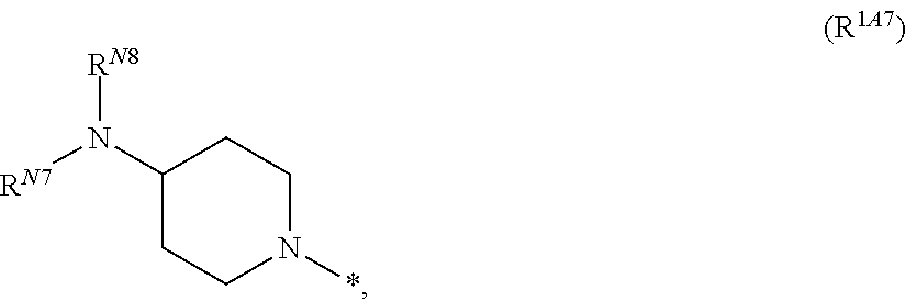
C1(N([RN7])[RN8])CCN(*)CC1
